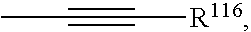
CC#C[R116]
